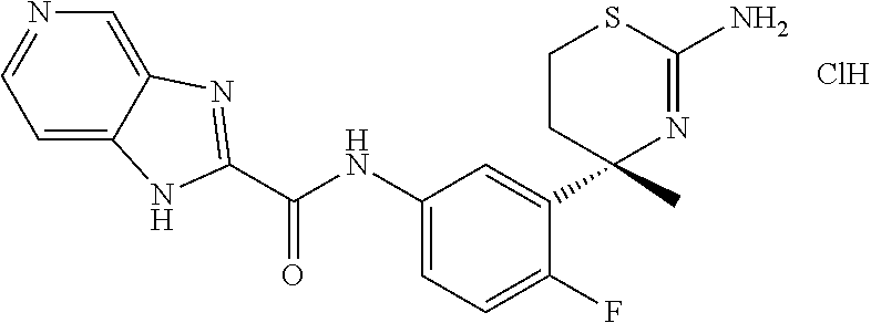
C(NC1=CC=C(F)C(C2(C)N=C(N)SCC2)=C1)(=O)C1=NC2=CN=CC=C2N1.Cl
